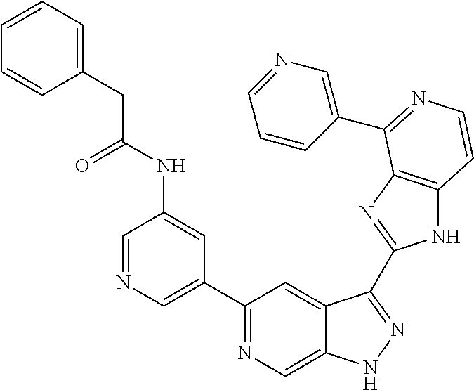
C1=NC=C(C2=NC=C3C(=C2)C(C2=NC4=C(N2)C=CN=C4C2=CN=CC=C2)=NN3)C=C1NC(CC1=CC=CC=C1)=O
